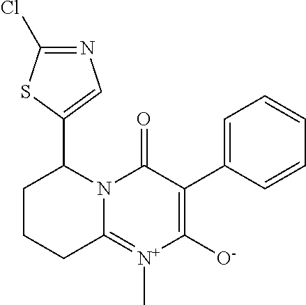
C12=[N+](C)C([O-])=C(C3=CC=CC=C3)C(=O)N1C(C1=CN=C(Cl)S1)CCC2
